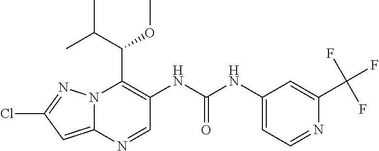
N12C(=CC(Cl)=N1)N=CC(NC(NC1=CC=NC(C(F)(F)F)=C1)=O)=C2C(C(C)C)OC
